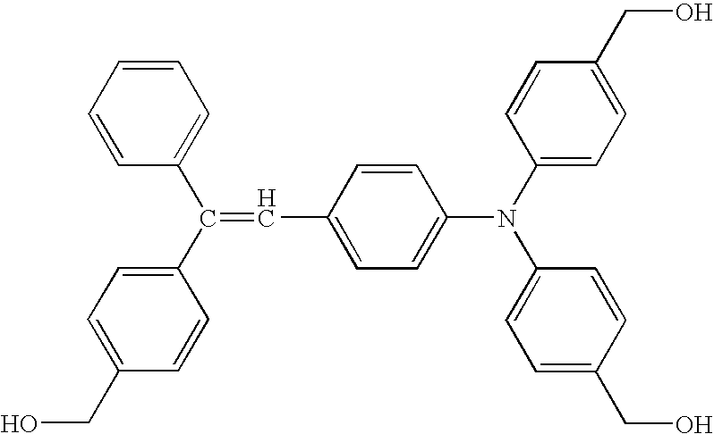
C1=CC(C=C(C2=CC=C(CO)C=C2)C2=CC=CC=C2)=CC=C1N(C1=CC=C(CO)C=C1)C1=CC=C(CO)C=C1
